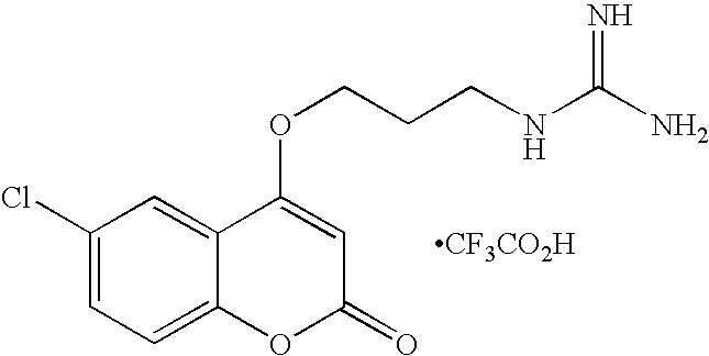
C1(Cl)=CC=C2C(=C1)C(OCCCNC(N)=N)=CC(=O)O2.[CF3CO2H]
